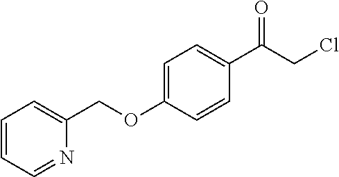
C1(C(CCl)=O)=CC=C(OCC2=CC=CC=N2)C=C1
